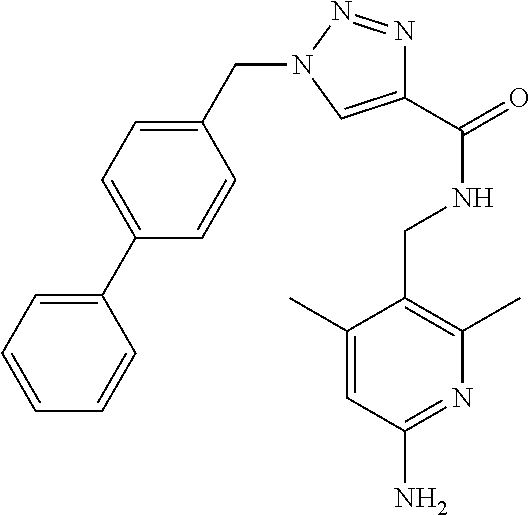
C1(C(=O)NCC2=C(C)N=C(N)C=C2C)=CN(CC2=CC=C(C3=CC=CC=C3)C=C2)N=N1
